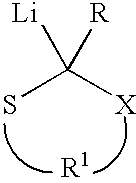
SC([X])([Li])[R]
